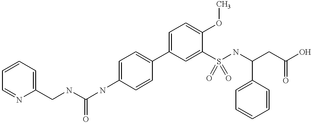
C1=CC(C2=CC=C(OC)C(S(NC(CC(O)=O)C3=CC=CC=C3)(=O)=O)=C2)=CC=C1NC(NCC1=CC=CC=N1)=O
